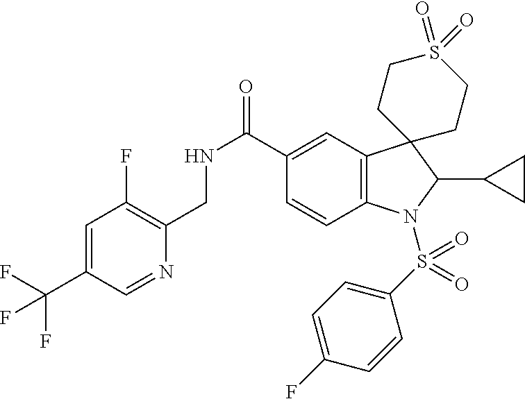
C12=C(C=C(C(NCC3=C(F)C=C(C(F)(F)F)C=N3)=O)C=C1)C1(C(C3CC3)N2S(C2=CC=C(F)C=C2)(=O)=O)CCS(=O)(=O)CC1
